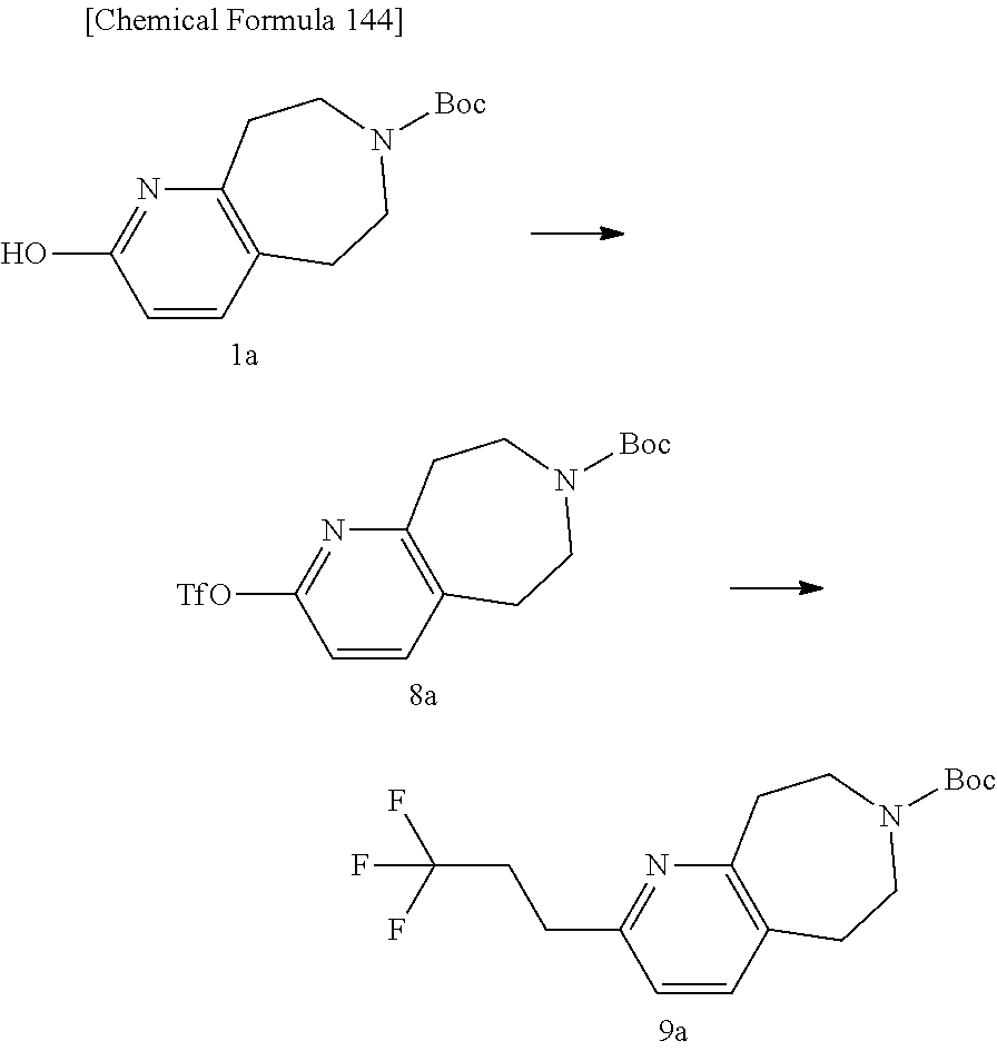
C1=CC2=C(N=C1O)CCN([Boc])CC2.C1=CC2=C(N=C1[TfO])CCN([Boc])CC2.C1=CC2=C(N=C1CCC(F)(F)F)CCN([Boc])CC2
